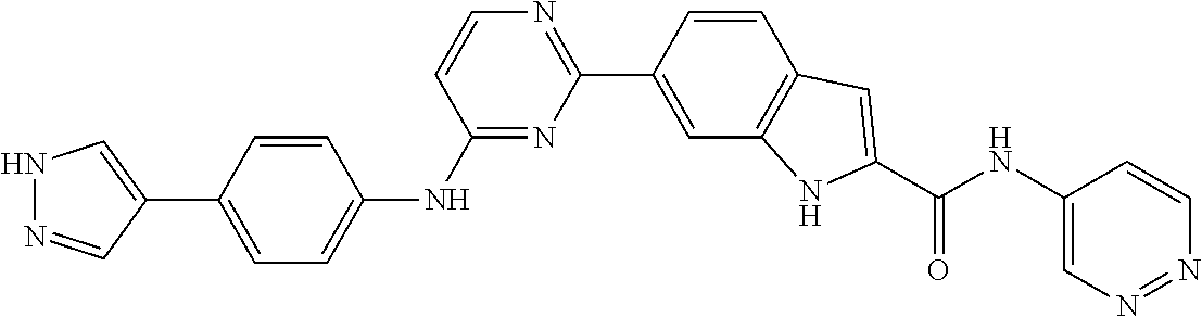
C1=CC(C2=NC=CC(NC3=CC=C(C4=CNN=C4)C=C3)=N2)=CC2=C1C=C(C(NC1=CN=NC=C1)=O)N2
